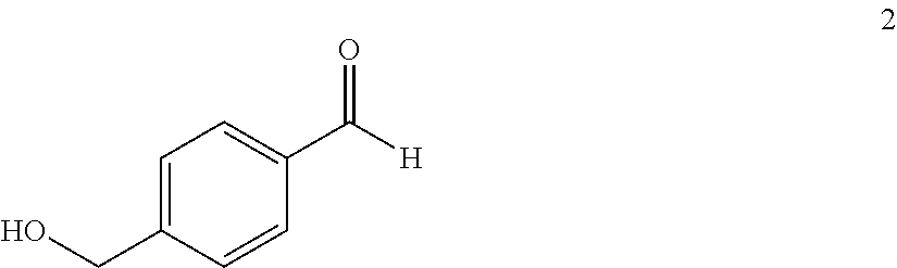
C1=C(CO)C=CC(C([H])=O)=C1
